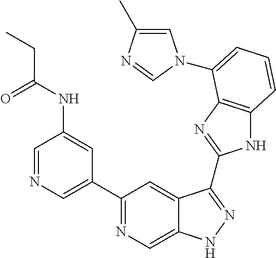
C1=NC=C(C2=NC=C3C(=C2)C(C2=NC4=C(N2)C=CC=C4N2C=C(C)N=C2)=NN3)C=C1NC(CC)=O
